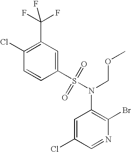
C1(Cl)=C(C(F)(F)F)C=C(S(N(C2=C(Br)N=CC(Cl)=C2)COC)(=O)=O)C=C1
